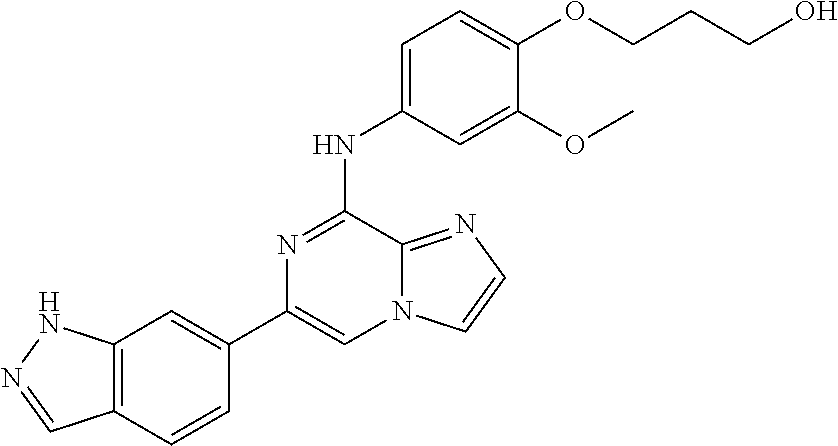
C12=C(C=CC(C3=CN4C(=NC=C4)C(NC4=CC=C(OCCCO)C(OC)=C4)=N3)=C1)C=NN2
